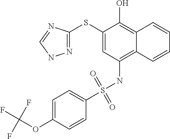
N1=C(SC2=CC(NS(=O)(=O)C3=CC=C(OC(F)(F)F)C=C3)=C3C(=C2O)C=CC=C3)N=CN1
